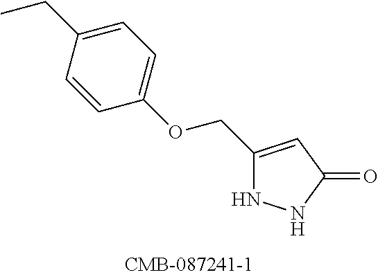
C1(COC2=CC=C(CC)C=C2)=CC(=O)NN1
